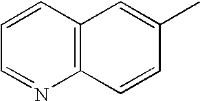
C1=CC2=C(N=C1)C=CC(C)=C2
